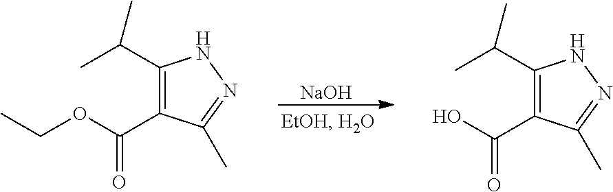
[NaOH].C1(C(C)C)=C(C(OCC)=O)C(C)=NN1.C1(C(C)C)=C(C(O)=O)C(C)=NN1
